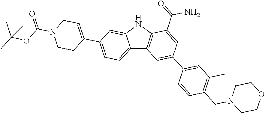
C12=CC=C(C3=CCN(C(=O)OC(C)(C)C)CC3)C=C1NC1=C2C=C(C2=CC(C)=C(CN3CCOCC3)C=C2)C=C1C(=O)N
